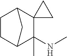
C1C2C(NC)(C)C3(C(C1)C2)CC3
